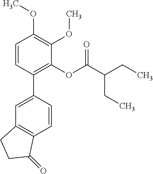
C1=CC(C2=CC3=C(C=C2)C(=O)CC3)=C(OC(C(CC)CC)=O)C(OC)=C1OC
